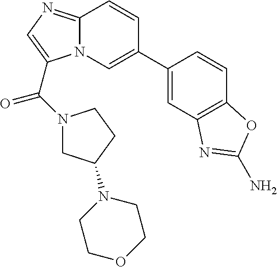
N12C(=NC=C1C(N1CC(N3CCOCC3)CC1)=O)C=CC(C1=CC3=C(C=C1)OC(N)=N3)=C2
